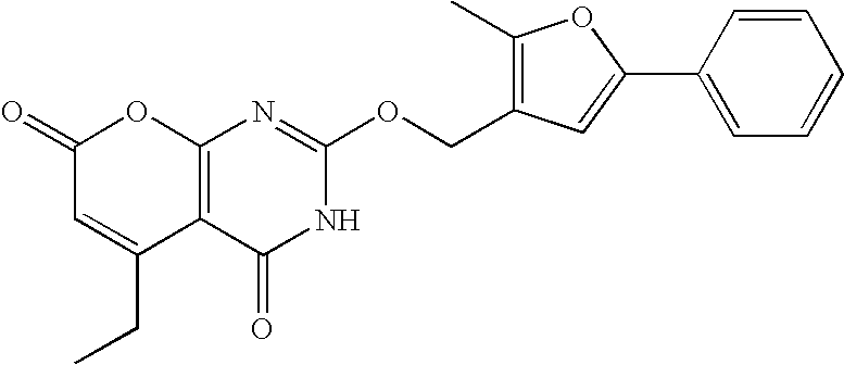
C12=C(C(=O)NC(OCC3=C(C)OC(C4=CC=CC=C4)=C3)=N1)C(CC)=CC(=O)O2
